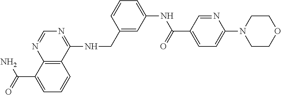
C12=C(C(NCC3=CC(NC(=O)C4=CC=C(N5CCOCC5)N=C4)=CC=C3)=NC=N1)C=CC=C2C(=O)N
